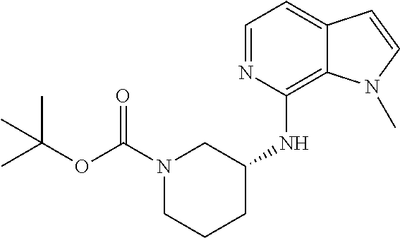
C1=NC(NC2CN(C(OC(C)(C)C)=O)CCC2)=C2C(=C1)C=CN2C
